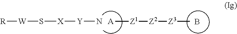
[A][Z1][Z2][Z3]C.B.N[Y][X]S[W][R]
